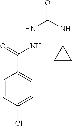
C1=CC(Cl)=CC=C1C(=O)NNC(=O)NC1CC1
